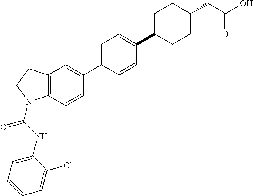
C12=C(C=CC(C3=CC=C(C4CCC(CC(O)=O)CC4)C=C3)=C1)N(C(NC1=CC=CC=C1Cl)=O)CC2
